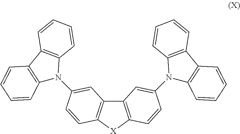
C12=C([X]C3=C1C=C(N1C4=C(C5=C1C=CC=C5)C=CC=C4)C=C3)C=CC(N1C3=C(C4=C1C=CC=C4)C=CC=C3)=C2
